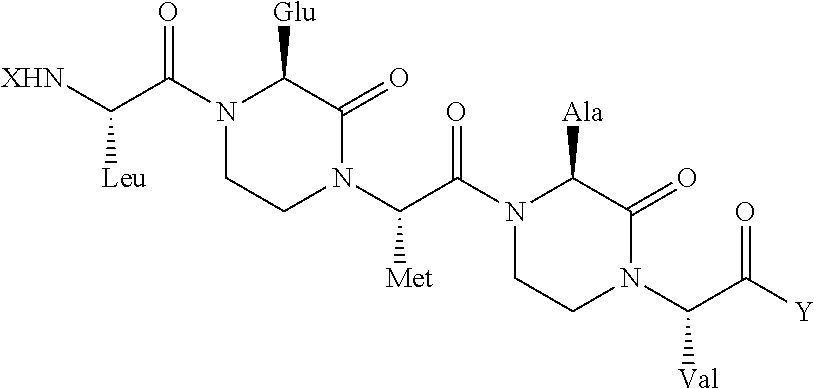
N1(C(C([XHN])[Leu])=O)CCN(C(C(N2CCN(C(C([Y])=O)[Val])C(=O)C2[Ala])=O)[Met])C(=O)C1[Glu]
